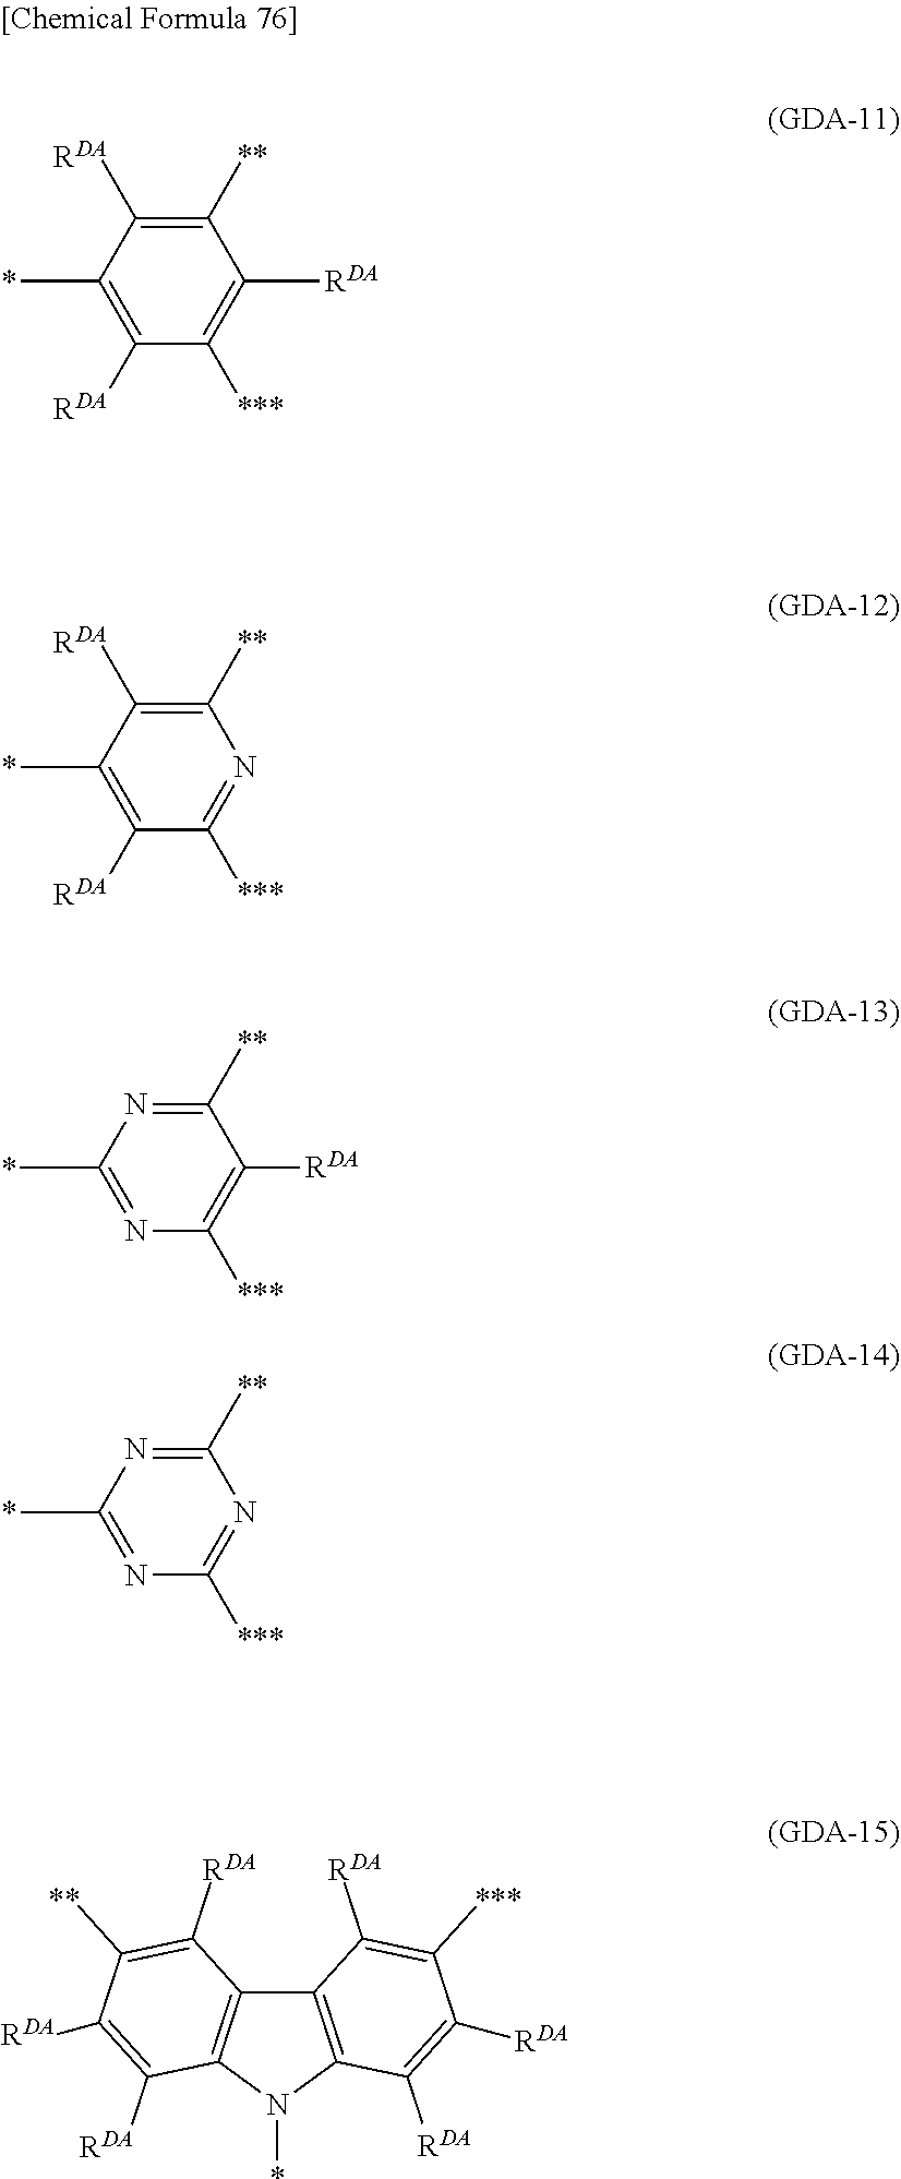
C1([**])=C([RDA])C(*)=C([RDA])C([***])=C1[RDA].C12=C(N(*)C3=C1C([RDA])=C([**])C([RDA])=C3[RDA])C([RDA])=C([RDA])C([***])=C2[RDA].C1([**])=C([RDA])C(*)=C([RDA])C([***])=N1.C1([**])=NC(*)=NC([***])=C1[RDA].C1([**])=NC(*)=NC([***])=N1
